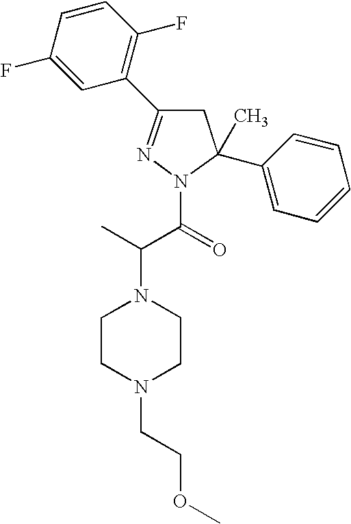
N1=C(C2=C(F)C=CC(F)=C2)CC(C)(C2=CC=CC=C2)N1C(=O)C(C)N1CCN(CCOC)CC1
